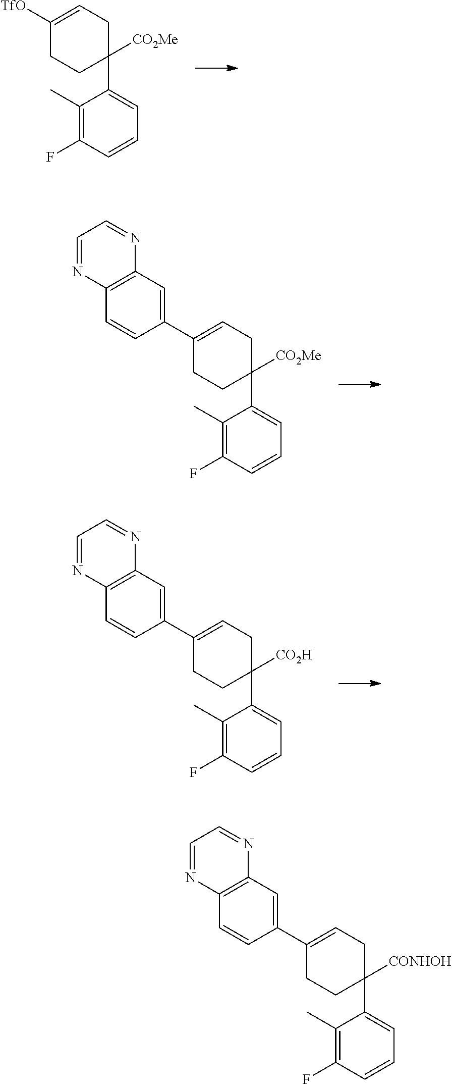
C1(C)=C(F)C=CC=C1C1([CO2Me])CCC([TfO])=CC1.C1(C)=C(F)C=CC=C1C1([CO2Me])CCC(C2=CC3=C(C=C2)N=CC=N3)=CC1.C1(C)=C(F)C=CC=C1C1([CO2H])CCC(C2=CC3=C(C=C2)N=CC=N3)=CC1.C1(C)=C(F)C=CC=C1C1([CONHOH])CCC(C2=CC3=C(C=C2)N=CC=N3)=CC1
